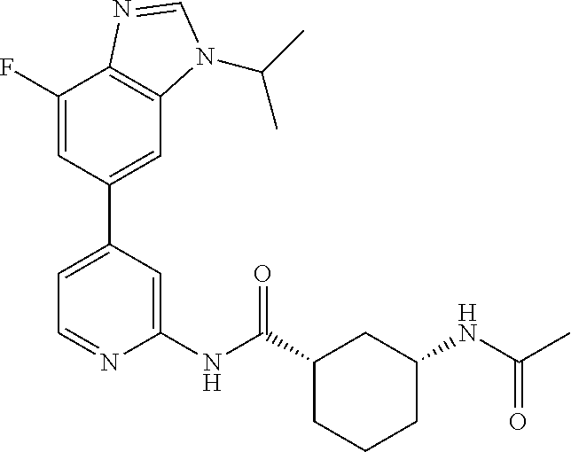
C1(F)=CC(C2=CC=NC(NC(C3CCCC(NC(=O)C)C3)=O)=C2)=CC2=C1N=CN2C(C)C
